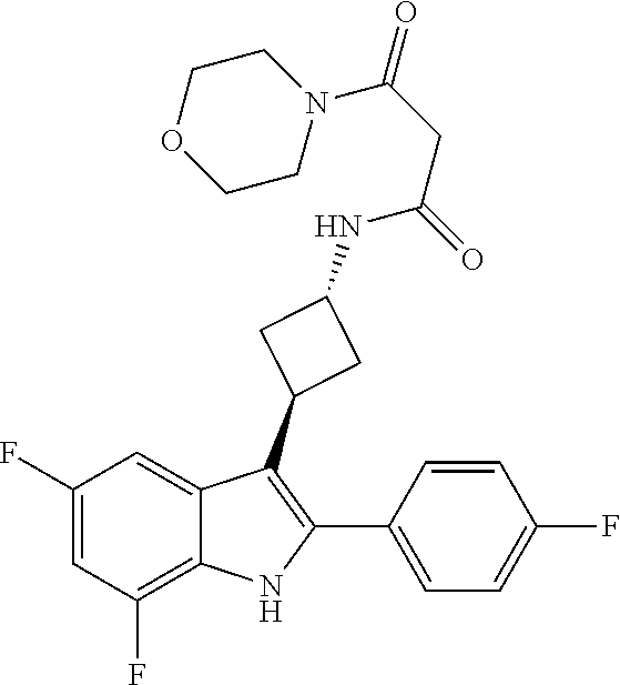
C1(F)=CC(F)=C2C(=C1)C(C1CC(NC(CC(N3CCOCC3)=O)=O)C1)=C(C1=CC=C(F)C=C1)N2
